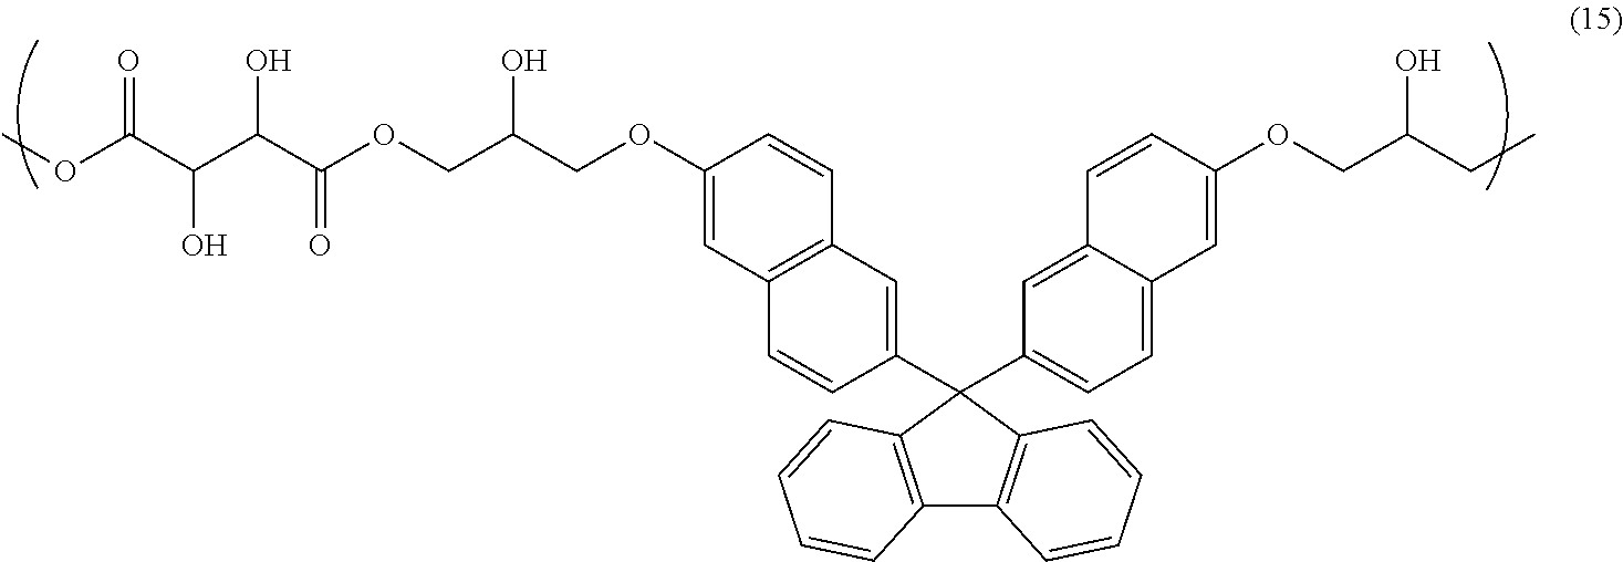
C12=C(C(C3=CC4=C(C=C(OCC(COC(C(C(C(OC)=O)O)O)=O)O)C=C4)C=C3)(C3=CC=C4C=C(OCC(CC)O)C=CC4=C3)C3=C1C=CC=C3)C=CC=C2
